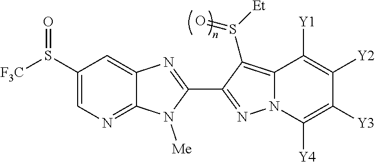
C12=NC=C(S([F3C])=O)C=C1N=C(C1=NN3C(=C1S([Et])=O)C([Y1])=C([Y2])C([Y3])=C3[Y4])N2[Me]
